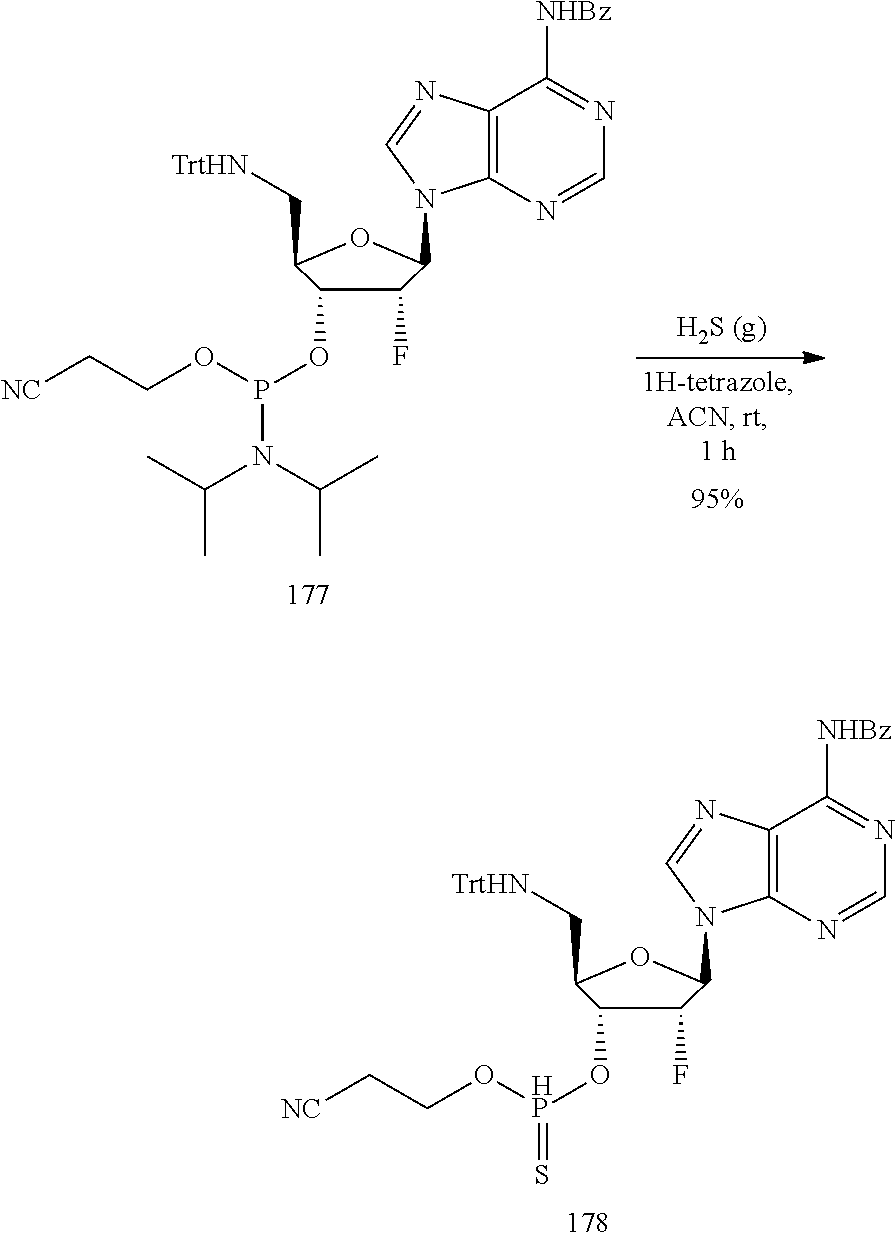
C1(F)C(OP(OCC[NC])N(C(C)C)C(C)C)C(C[TrtHN])OC1N1C2=C(N=C1)C([NHBz])=NC=N2.C1(F)C(O[HP](OCC[NC])=S)C(C[TrtHN])OC1N1C2=C(N=C1)C([NHBz])=NC=N2
